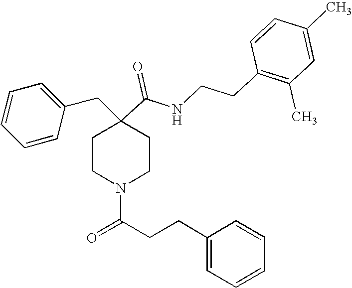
C1=CC=CC(CC2(C(=O)NCCC3=C(C)C=C(C)C=C3)CCN(C(CCC3=CC=CC=C3)=O)CC2)=C1
